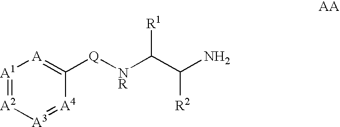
[A1]1=[A2][A3]=[A4]C([Q][NR]C([R1])C([R2])N)=[A]1
